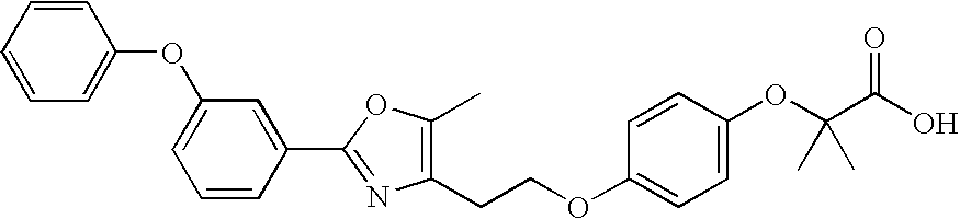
C1=CC(C2=NC(CCOC3=CC=C(OC(C(O)=O)(C)C)C=C3)=C(C)O2)=CC(OC2=CC=CC=C2)=C1
